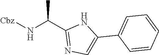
[Cbz]NC(C1=NC=C(C2=CC=CC=C2)N1)C
